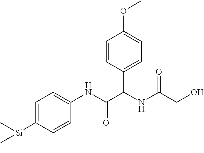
C1=C([Si](C)(C)C)C=CC(NC(=O)C(NC(CO)=O)C2=CC=C(OC)C=C2)=C1
